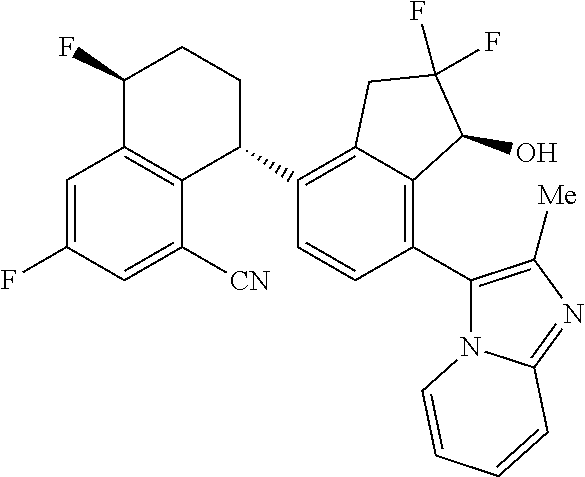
C1=C(F)C=C([CN])C2=C1C(F)CCC2C1=C2C(=C(C3=C([Me])N=C4N3C=CC=C4)C=C1)C(O)C(F)(F)C2
